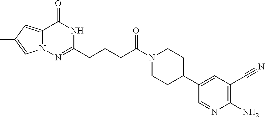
C12=CC(C)=CN1N=C(CCCC(N1CCC(C3=CC(C#N)=C(N)N=C3)CC1)=O)NC2=O
